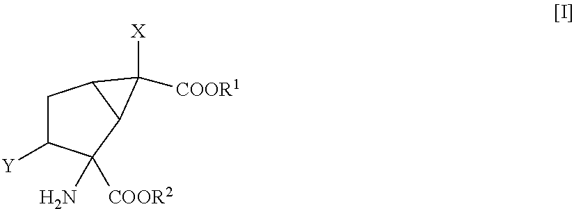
C1C([Y])C(N)([COOR2])C2C1C2([COOR1])[X]
